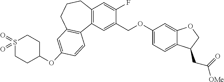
C12=C(C=C(COC3=CC=C4C(=C3)OCC4CC([OMe])=O)C(F)=C1)C1=C(CCC2)C=C(OC2CCS(=O)(=O)CC2)C=C1
